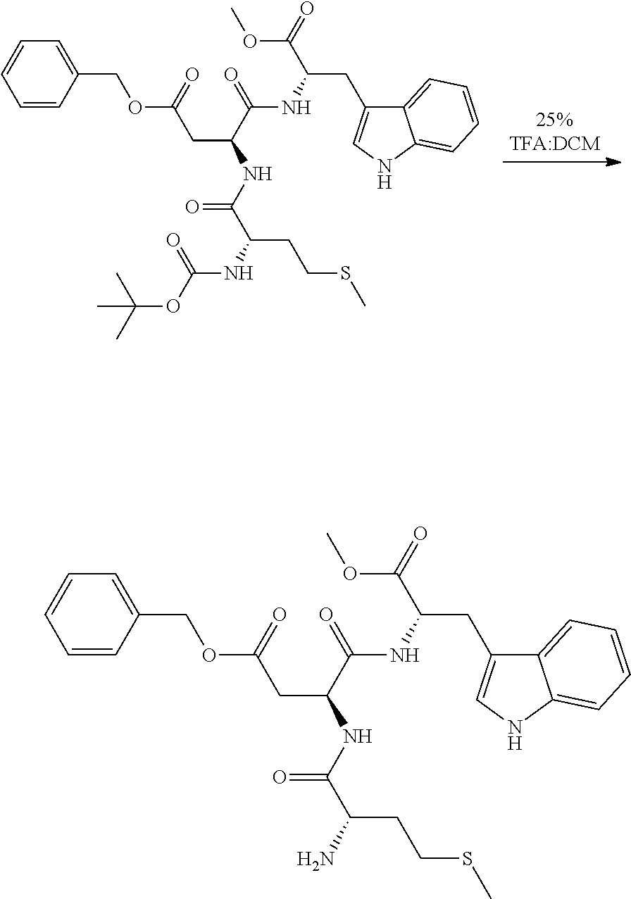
C1=CC(COC(CC(NC(C(NC(OC(C)(C)C)=O)CCSC)=O)C(=O)NC(C(OC)=O)CC2=CNC3=CC=CC=C23)=O)=CC=C1.C1=CC(COC(CC(NC(C(N)CCSC)=O)C(=O)NC(C(OC)=O)CC2=CNC3=CC=CC=C23)=O)=CC=C1
